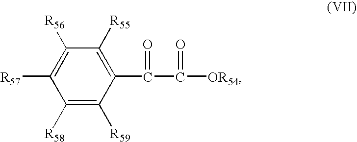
C1([R58])=C([R59])C(C(C([OR54])=O)=O)=C([R55])C([R56])=C1[R57]
